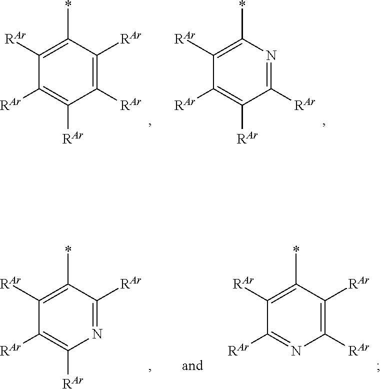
C1([RAr])=C(*)C([RAr])=C([RAr])C([RAr])=C1[RAr].C1([RAr])=C(*)N=C([RAr])C([RAr])=C1[RAr].C1([RAr])=C(*)C([RAr])=NC([RAr])=C1[RAr].C1([RAr])=C(*)C([RAr])=C([RAr])N=C1[RAr]
